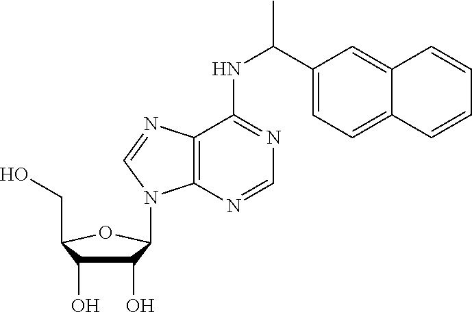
C(C1=CC=C2C(=C1)C=CC=C2)(NC1=NC=NC2=C1N=CN2C1C(O)C(O)C(CO)O1)C
